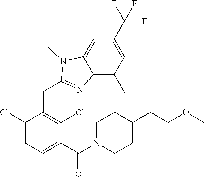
C1(Cl)=CC=C(C(=O)N2CCC(CCOC)CC2)C(Cl)=C1CC1=NC2=C(C)C=C(C(F)(F)F)C=C2N1C
